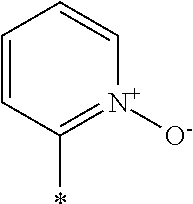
C1=CC(*)=[N+]([O-])C=C1
